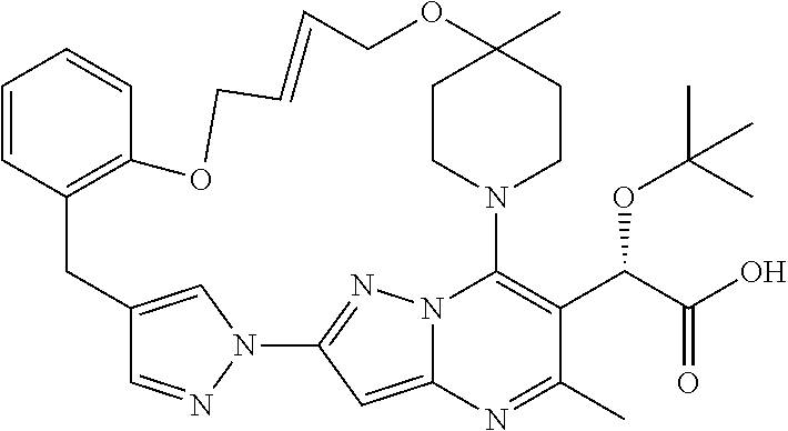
C1=CC2=C(C=C1)OCC=CCOC1(C)CCN(C3=C(C(C(O)=O)OC(C)(C)C)C(C)=NC4=CC(=NN43)N3N=CC(=C3)C2)CC1
